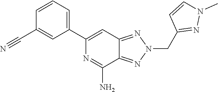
NC1=NC(C2=CC=CC(C#N)=C2)=CC2=NN(CC3=NN(C)C=C3)N=C12
